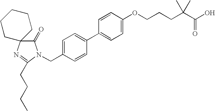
C1(=O)C2(N=C(CCCC)N1CC1=CC=C(C3=CC=C(OCCCC(C(O)=O)(C)C)C=C3)C=C1)CCCCC2
